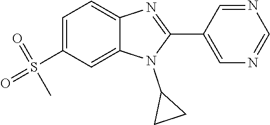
C1=C(S(=O)(C)=O)C=C2C(=C1)N=C(C1=CN=CN=C1)N2C1CC1
